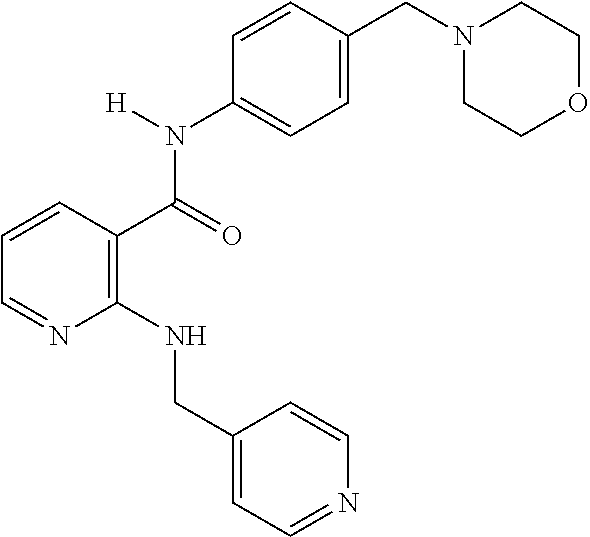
C(=O)(N(C1=CC=C(CN2CCOCC2)C=C1)[H])C1=C(NCC2=CC=NC=C2)N=CC=C1
